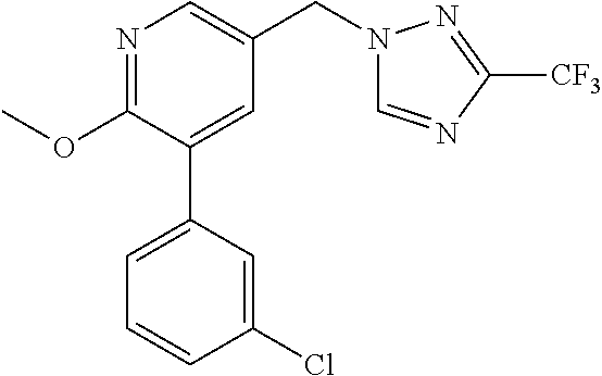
C1(OC)=NC=C(CN2C=NC([CF3])=N2)C=C1C1=CC=CC(Cl)=C1
